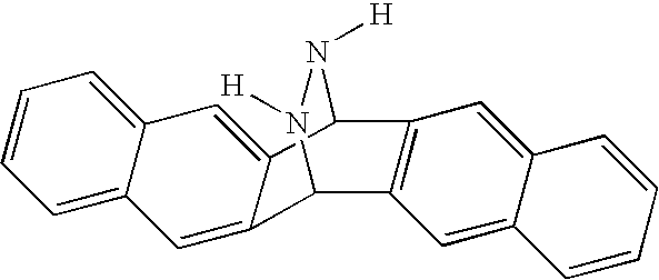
C1=C2C(=CC=C1)C=C1C(=C2)C2N([H])N([H])C1C1=C2C=C2C(=C1)C=CC=C2
